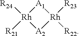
[A1]1[Rh]([R24])([R21])[A2][Rh]1([R23])[R22]
